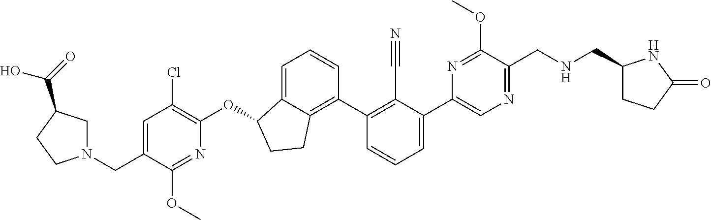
C(C1=CC(Cl)=C(OC2C3=CC=CC(C4=C(C#N)C(C5=CN=C(CNCC6CCC(=O)N6)C(OC)=N5)=CC=C4)=C3CC2)N=C1OC)N1CC(C(O)=O)CC1
